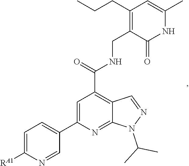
C1=C([RA1])N=CC(C2=CC(C(=O)NCC3=C(CCC)C=C(C)NC3=O)=C3C(=N2)N(C(C)C)N=C3)=C1
